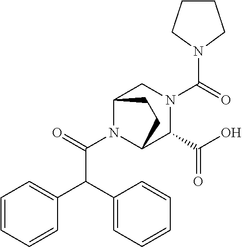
N1(C(=O)N2CC3N(C(=O)C(C4=CC=CC=C4)C4=CC=CC=C4)C(C2C(O)=O)CC3)CCCC1
